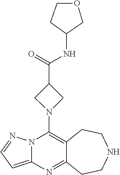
C12=C(N3CC(C(=O)NC4COCC4)C3)N3C(=CC=N3)N=C1CCNCC2
